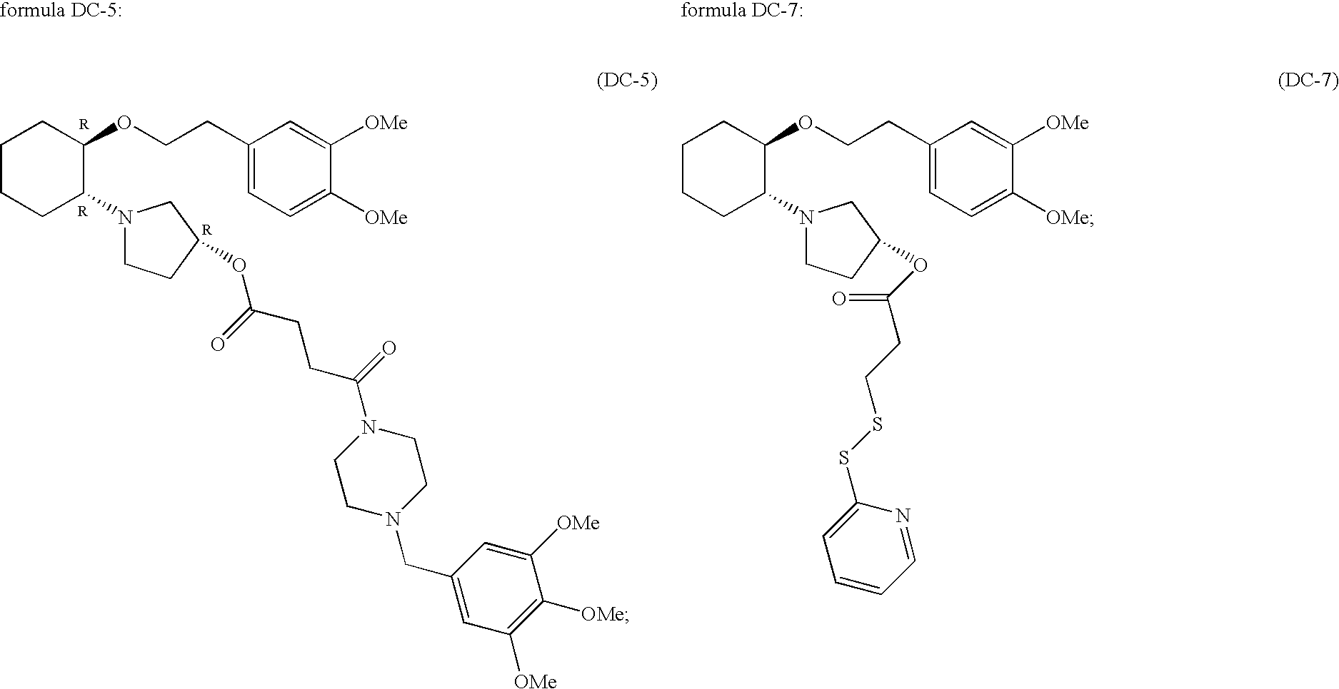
C1CCC(N2CCC(OC(CCC(N3CCN(CC4=CC([OMe])=C([OMe])C([OMe])=C4)CC3)=O)=O)C2)C(OCCC2=CC=C([OMe])C([OMe])=C2)C1.C1CCC(N2CCC(OC(CCSSC3=CC=CC=N3)=O)C2)C(OCCC2=CC=C([OMe])C([OMe])=C2)C1
